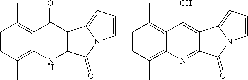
C1=CC(C)=C2C(=C1C)C(=O)C1=C(N2)C(=O)N2C1=CC=C2.C1=CC(C)=C2C(=C1C)C(O)=C1C(=N2)C(=O)N2C1=CC=C2
